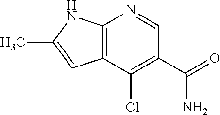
C12=C(NC(C)=C1)N=CC(C(=O)N)=C2Cl
